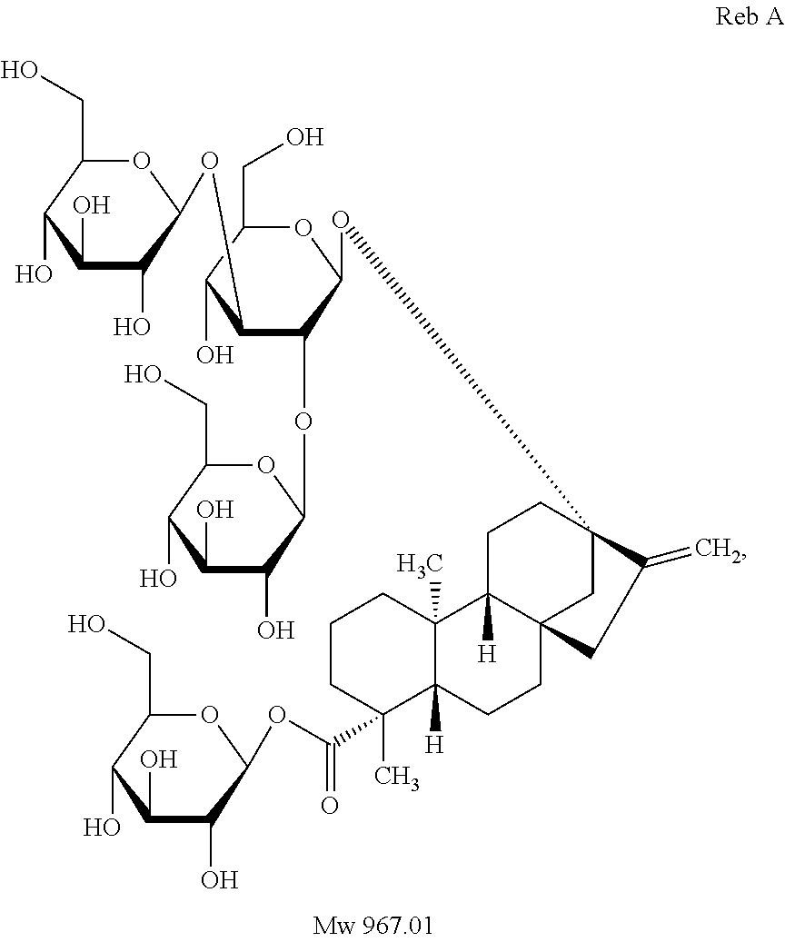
C1(O)C(O)C(OC2C(OC3C(O)C(O)C(O)C(CO)O3)C(OC34CC5(CCC6([H])C(C)(C(OC7C(O)C(O)C(O)C(CO)O7)=O)CCCC6(C)C5([H])CC3)CC4=C)OC(CO)C2O)OC(CO)C1O
